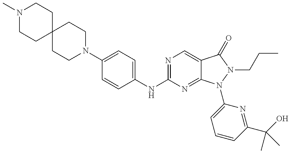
N1(C)CCC2(CC1)CCN(C1=CC=C(NC3=NC=C4C(=N3)N(C3=CC=CC(C(C)(O)C)=N3)N(CCC)C4=O)C=C1)CC2
